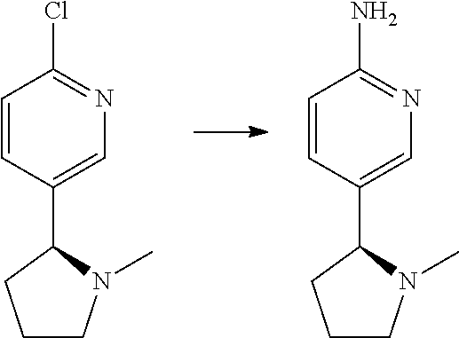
C1=CC(C2CCCN2C)=CN=C1Cl.C1=CC(C2CCCN2C)=CN=C1N
